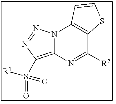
C12=C(S(=O)([R1])=O)N=NN1C1=C(C([R2])=N2)SC=C1
